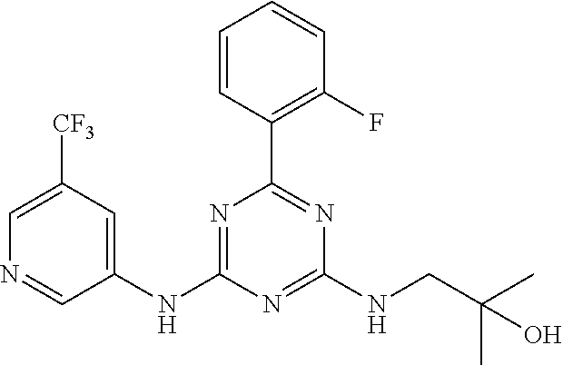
C1=CC(C2=NC(NCC(C)(C)O)=NC(NC3=CC([CF3])=CN=C3)=N2)=C(F)C=C1
